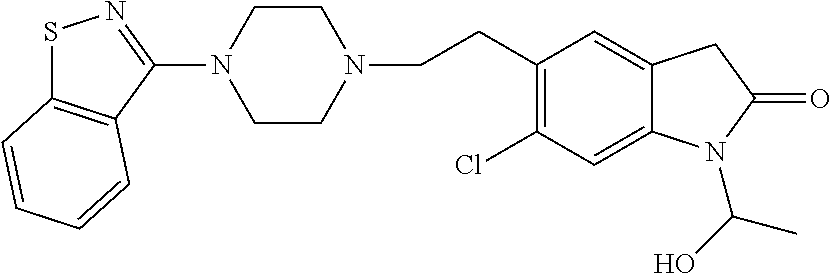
S1C2=C(C(N3CCN(CCC4=C(Cl)C=C5C(=C4)CC(=O)N5C(O)C)CC3)=N1)C=CC=C2
